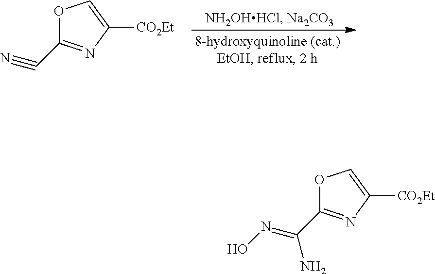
O1C(C#N)=NC([CO2Et])=C1.O1C(C(=NO)N)=NC([CO2Et])=C1
